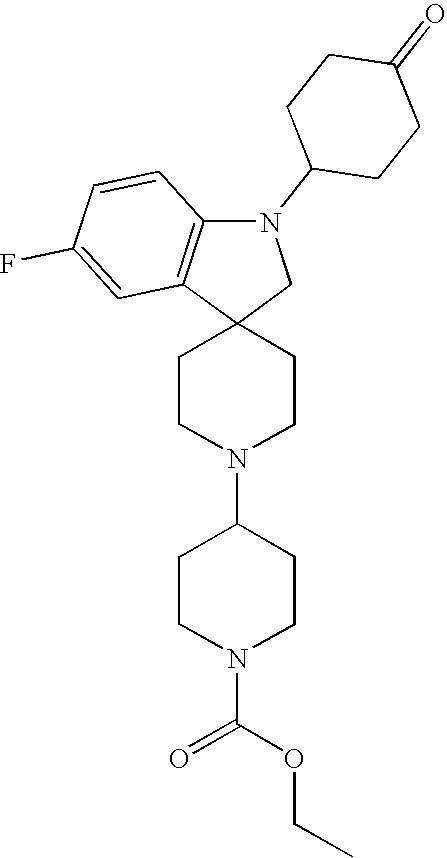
C1CN(C2CCN(C(OCC)=O)CC2)CCC12CN(C1CCC(=O)CC1)C1=C2C=C(F)C=C1
